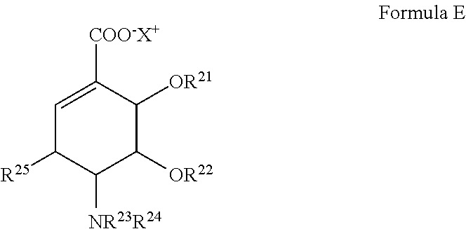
C1=C([COO-X+])C([OR21])C([OR22])C([NR23R24])C1[R25]
